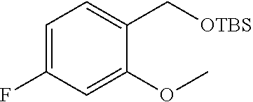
C1=C(F)C=C(OC)C(C[OTBS])=C1
